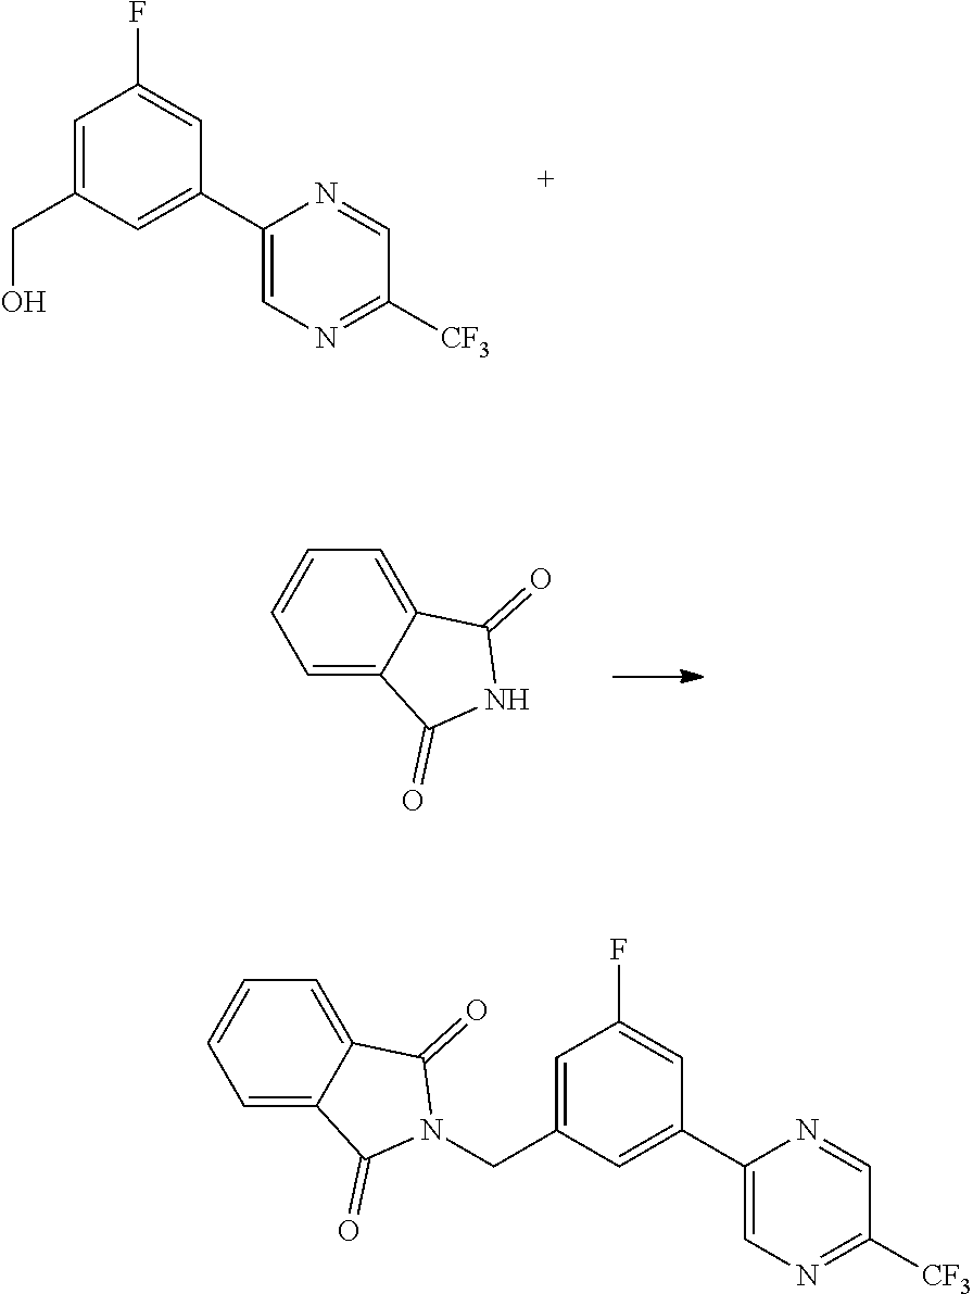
C1=C(CO)C=C(C2=CN=C([CF3])C=N2)C=C1F.C1=C2C(=CC=C1)C(=O)NC2=O.C1=C2C(=CC=C1)C(=O)N(CC1=CC(F)=CC(C3=CN=C([CF3])C=N3)=C1)C2=O
